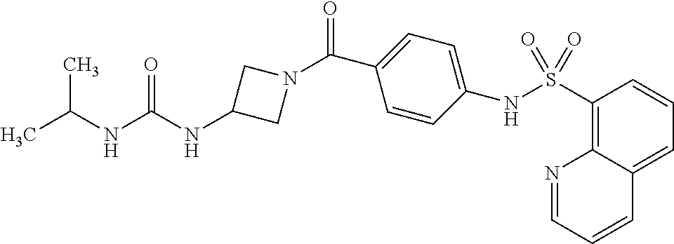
C1(NS(C2=C3C(=CC=C2)C=CC=N3)(=O)=O)=CC=C(C(=O)N2CC(NC(NC(C)C)=O)C2)C=C1
